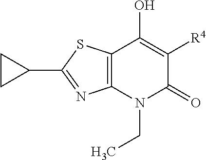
C12=C(N(CC)C(=O)C([R4])=C1O)N=C(C1CC1)S2
